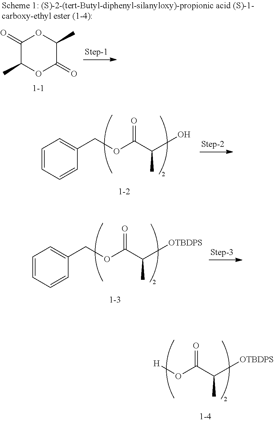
C1=CC=CC(COC(C(O)C)=O)=C1.C1=CC=CC(COC(C([OTBDPS])C)=O)=C1.[H]OC(C([OTBDPS])C)=O.C1(=O)C(C)OC(=O)C(C)O1
